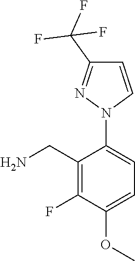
COC1=CC=C(N2C=CC(C(F)(F)F)=N2)C(CN)=C1F
